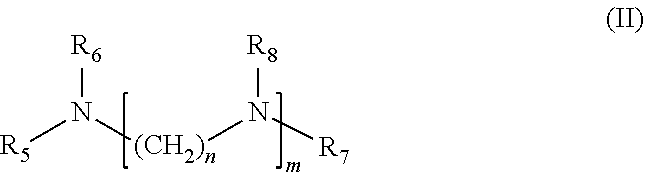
[R5]N([(CH2)n]N([R7])[R8])[R6]
